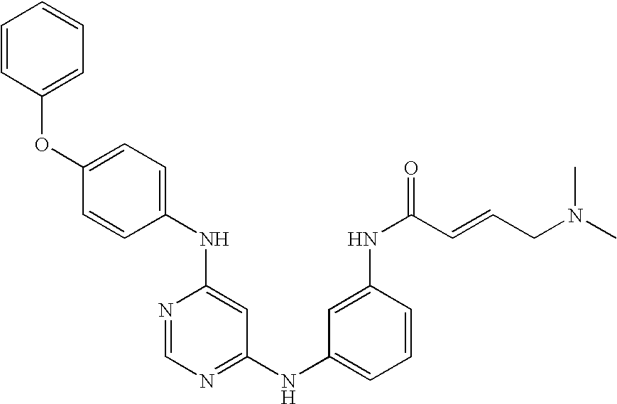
C1(NC2=CC=C(OC3=CC=CC=C3)C=C2)=CC(NC2=CC=CC(NC(C=CCN(C)C)=O)=C2)=NC=N1
